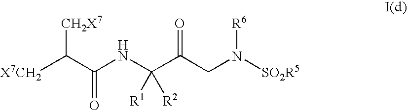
[X7CH2]C(C(NC(C(CN([SO2R5])[R6])=O)([R1])[R2])=O)[CH2X7]
